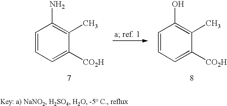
C1=CC=C([CO2H])C(C)=C1N.C1=CC=C([CO2H])C(C)=C1O
